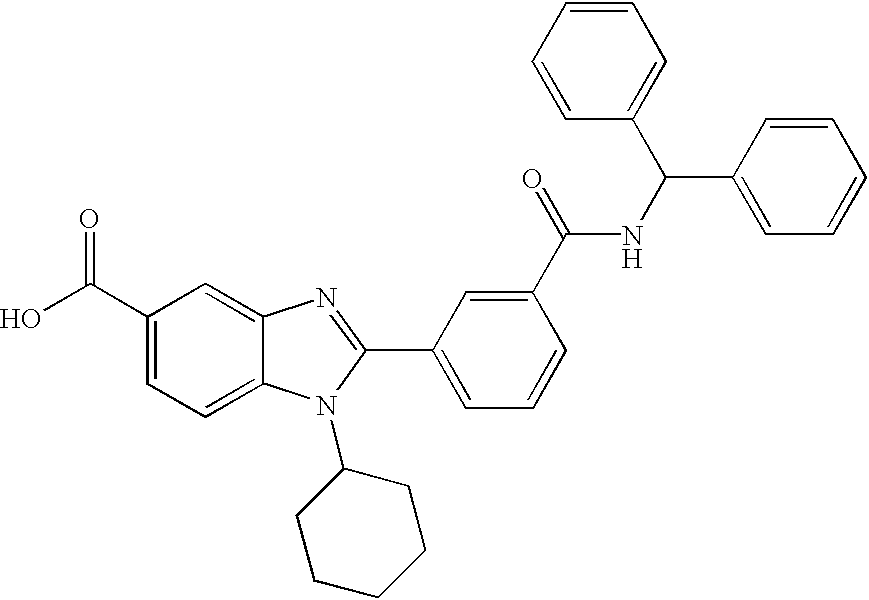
OC(C1=CC=C2C(=C1)N=C(C1=CC=CC(C(=O)NC(C3=CC=CC=C3)C3=CC=CC=C3)=C1)N2C1CCCCC1)=O
